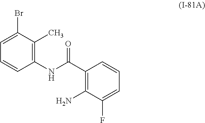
C1=C(Br)C(C)=C(NC(C2=C(N)C(F)=CC=C2)=O)C=C1
